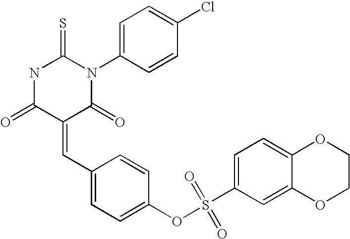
N1C(=O)C(=CC2=CC=C(OS(C3=CC=C4C(=C3)OCCO4)(=O)=O)C=C2)C(=O)N(C2=CC=C(Cl)C=C2)C1=S
